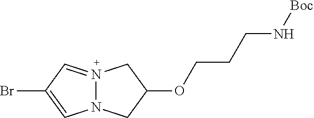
N12N(=CC(Br)=C1)CC(OCCCN[Boc])C2
